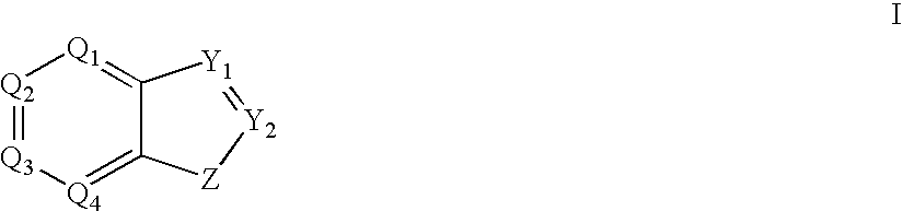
[Q2]1=[Q3][Q4]=C2C(=[Q1]1)[Y1]=[Y2][Z]2
